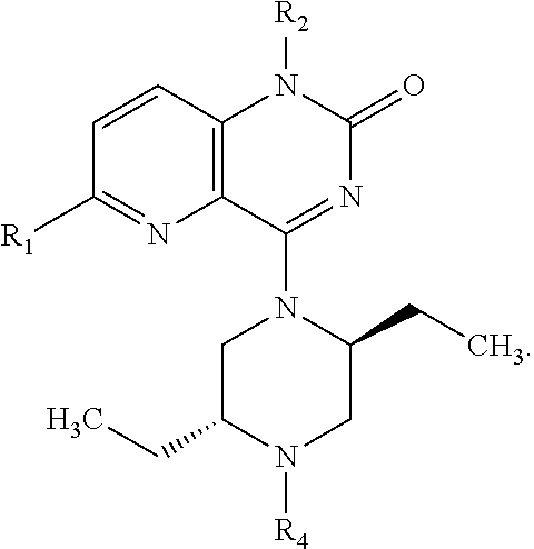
C1=CC2=C(N=C1[R1])C(N1CC(CC)N([R4])CC1CC)=NC(=O)N2[R2]
